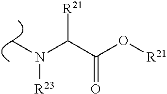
C(C(O[R21])=O)(N(C)[R23])[R21]
